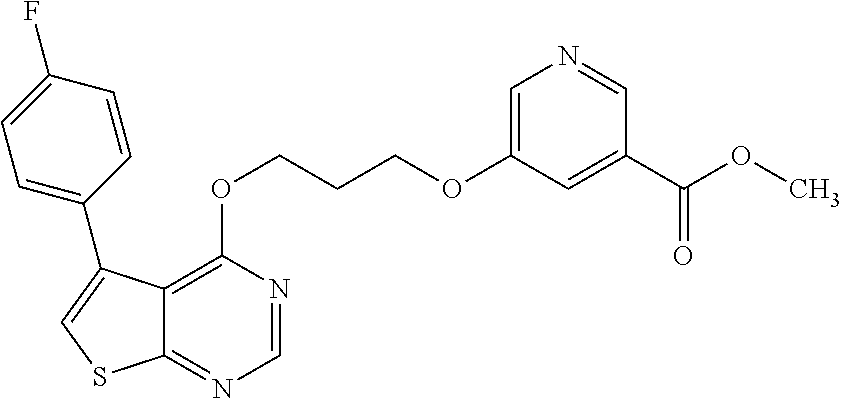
C1=NC(OCCCOC2=CN=CC(C(OC)=O)=C2)=C2C(=N1)SC=C2C1=CC=C(F)C=C1
